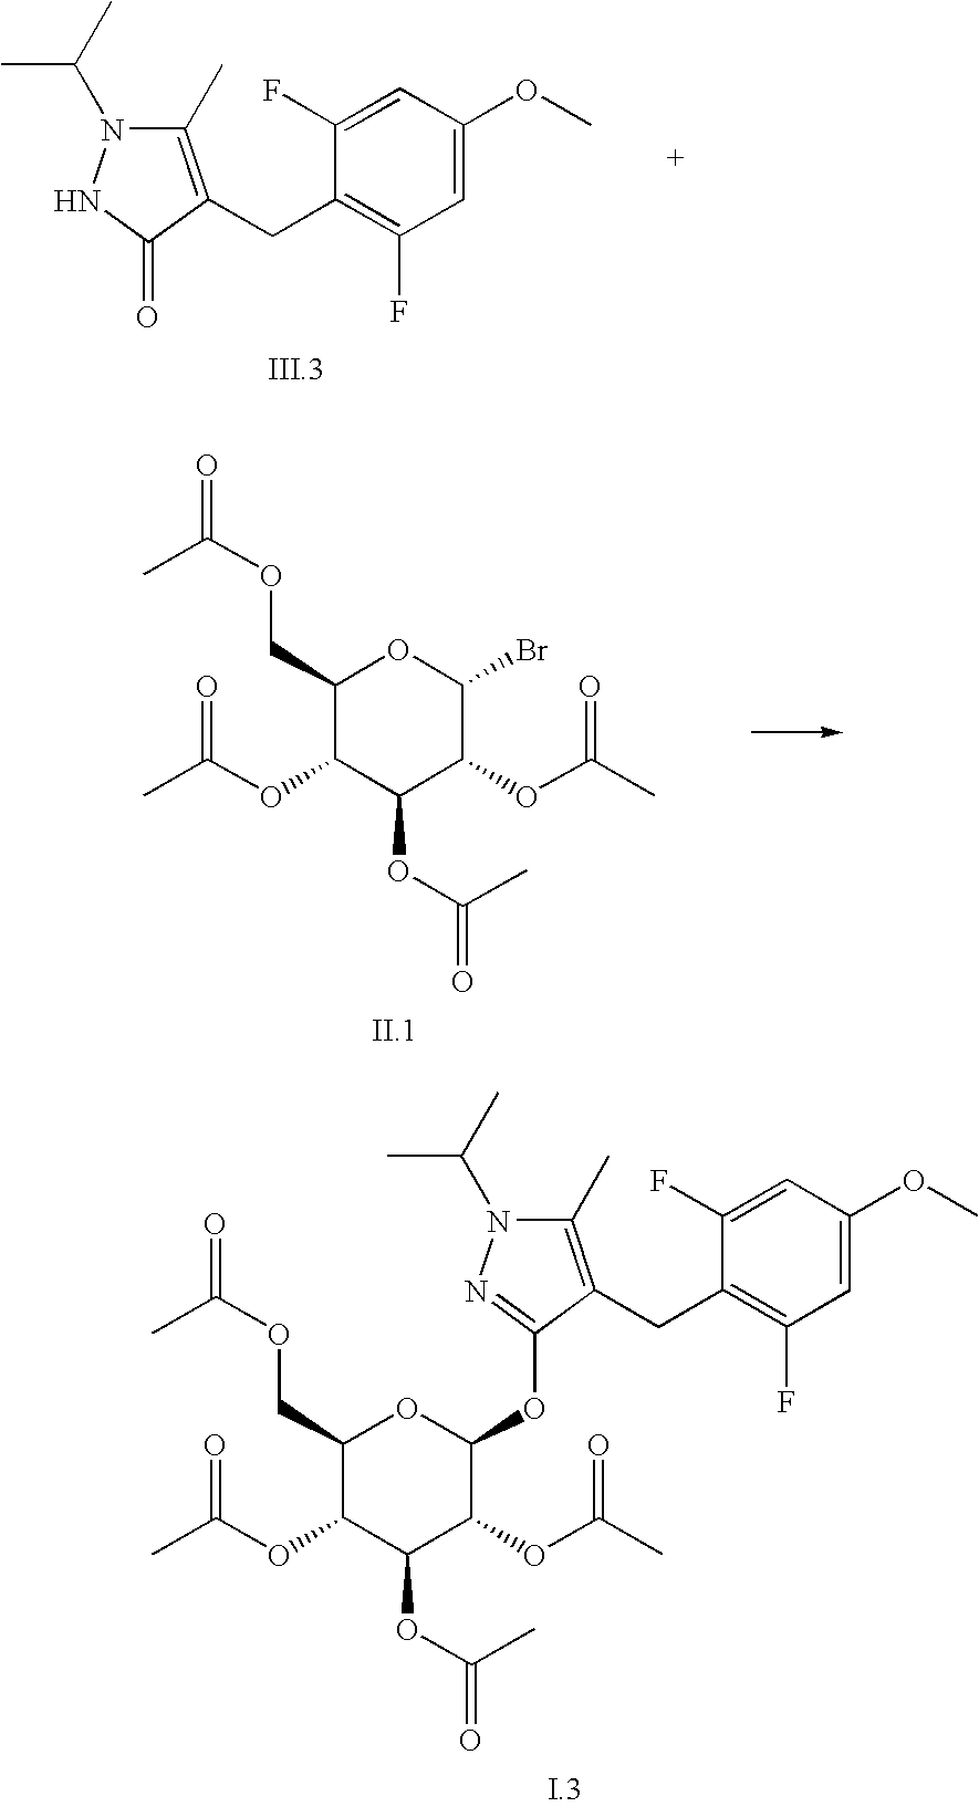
C1(C)=C(CC2=C(F)C=C(OC)C=C2F)C(=O)NN1C(C)C.C1(COC(=O)C)C(OC(C)=O)C(OC(=O)C)C(OC(C)=O)C(Br)O1.C1(COC(=O)C)C(OC(C)=O)C(OC(=O)C)C(OC(C)=O)C(OC2=NN(C(C)C)C(C)=C2CC2=C(F)C=C(OC)C=C2F)O1
